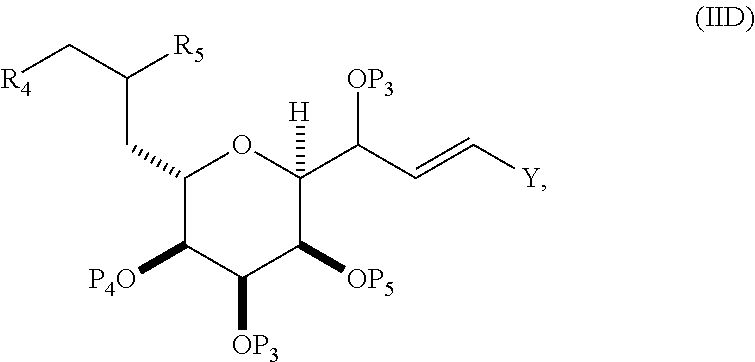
C1(CC(C[R4])[R5])C([P4O])C([OP3])C([OP5])C(C(C=C[Y])[OP3])([H])O1
